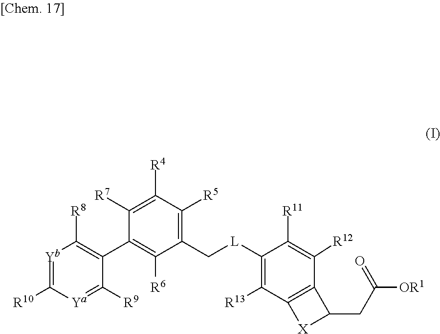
[Yb]1=C([R10])[Ya]=C([R9])C(C2=C([R6])C(C[L]C3=C([R13])C4=C(C([R12])=C3[R11])C(CC([OR1])=O)[X]4)=C([R5])C([R4])=C2[R7])=C1[R8]
